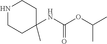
N1CCC(NC(OC(C)C)=O)(C)CC1
